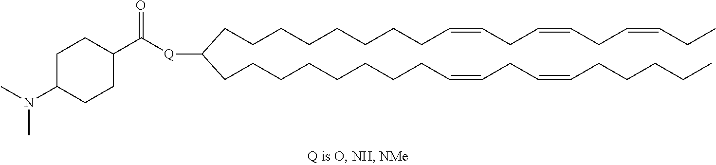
C(C([Q]C(C1CCC(N(C)C)CC1)=O)CCCCCCCCC=CCC=CCC=CCC)CCCCCCCC=CCC=CCCCCC
